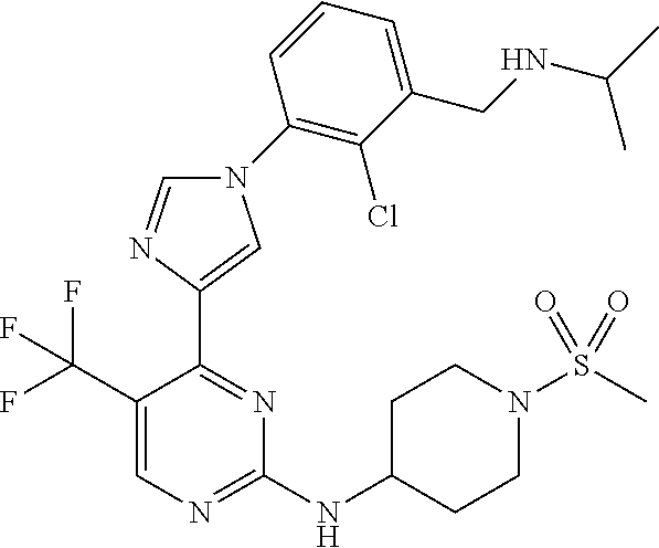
N1(C2=C(Cl)C(CNC(C)C)=CC=C2)C=NC(C2=NC(NC3CCN(S(C)(=O)=O)CC3)=NC=C2C(F)(F)F)=C1
